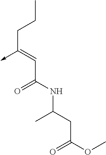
C(C(NC(CC(OC)=O)C)=O)=C(CCC)->C
